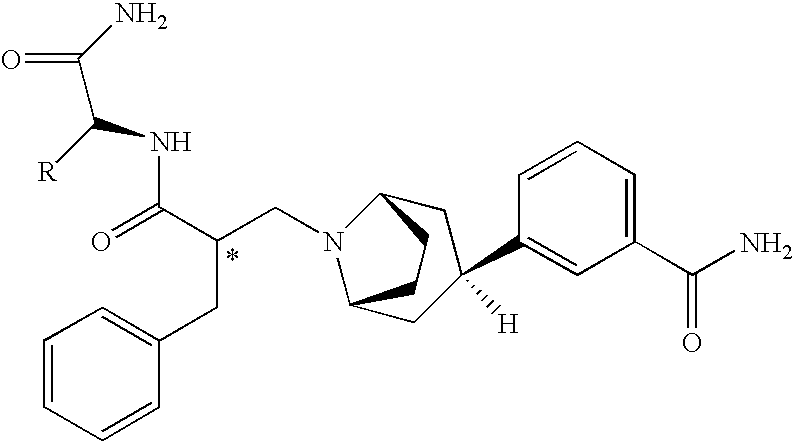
C(N1C2CC(C3=CC(C(N)=O)=CC=C3)([H])CC1CC2)C(C(=O)NC(C(N)=O)[R])CC1=CC=CC=C1
